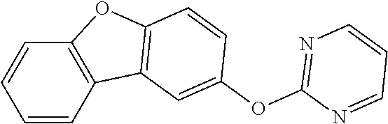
C1=CC2=C(C=C1)OC1=C2C=C(OC2=NC=CC=N2)C=C1
